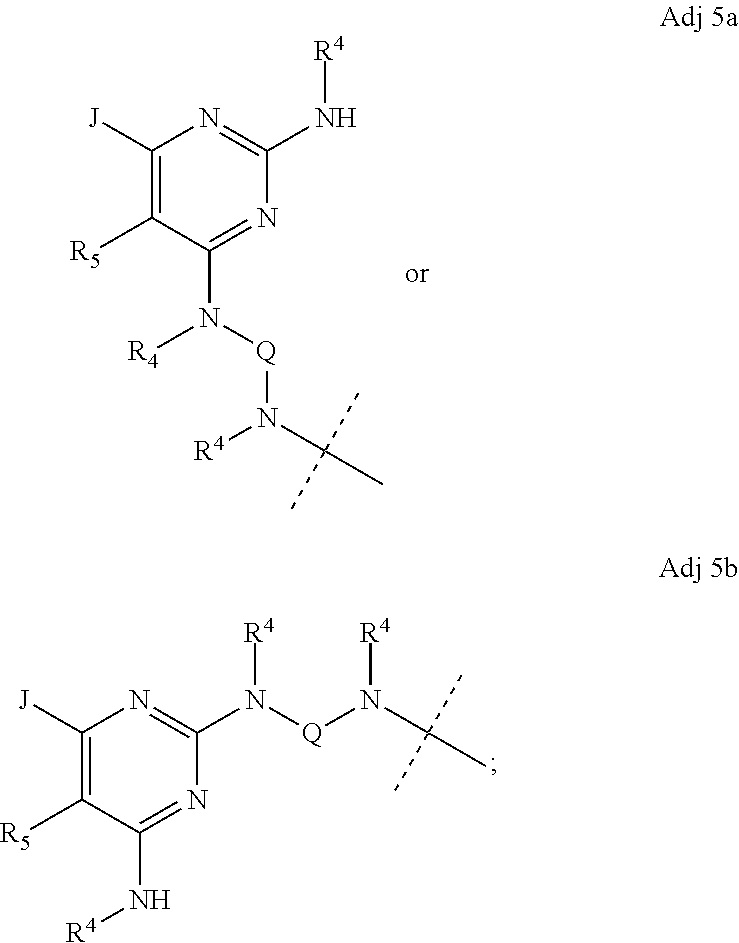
C1([J])=C([R5])C(N([Q]N(C(C)(C)C)[R4])[R4])=NC(N[R4])=N1.C1([J])=C([R5])C(N[R4])=NC(N([R4])[Q]N([R4])C(C)(C)C)=N1
